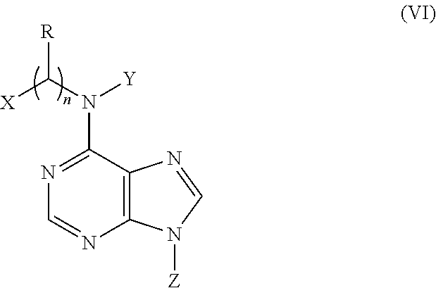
C12=C(N=CN=C1N([Y])C([X])[R])N([Z])C=N2
